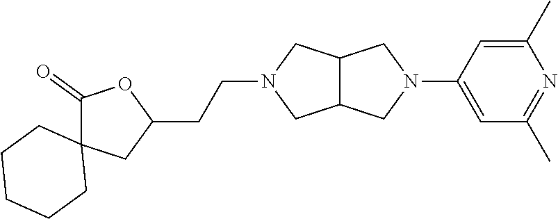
C1(C)=CC(N2CC3C(C2)CN(CCC2OC(=O)C4(C2)CCCCC4)C3)=CC(C)=N1
